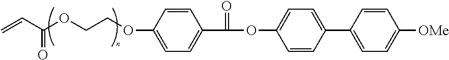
C1=CC(C2=CC=C([OMe])C=C2)=CC=C1OC(=O)C1=CC=C(OCCOC(=O)C=C)C=C1
